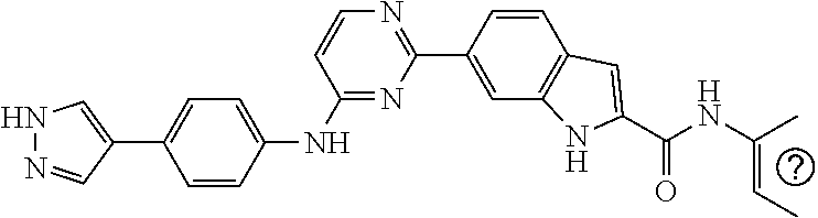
C1=C(NC2=NC(C3=CC4=C(C=C3)C=C(C(NC(C)=CC)=O)N4)=NC=C2)C=CC(C2=CNN=C2)=C1
